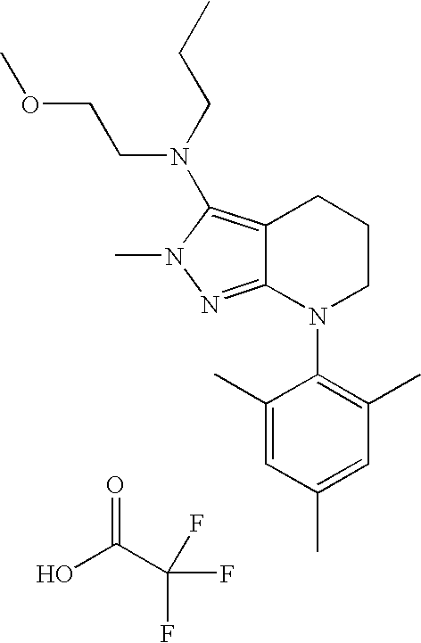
OC(C(F)(F)F)=O.C12=NN(C)C(N(CCC)CCOC)=C1CCCN2C1=C(C)C=C(C)C=C1C
